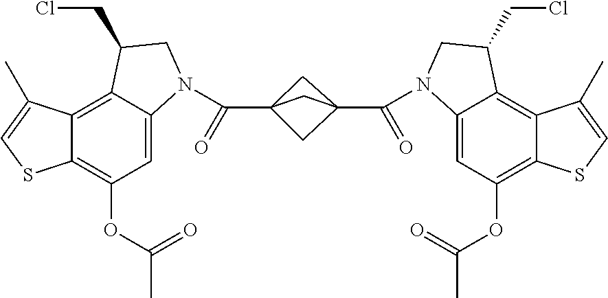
C12=C3C(=CC(OC(=O)C)=C1SC=C2C)N(C(C12CC(C(=O)N4C5=CC(OC(=O)C)=C6C(=C5C(CCl)C4)C(C)=CS6)(C1)C2)=O)CC3CCl
